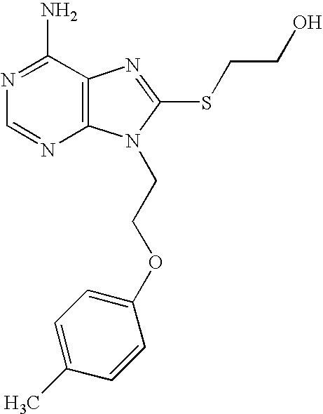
C12=C(C(N)=NC=N1)N=C(SCCO)N2CCOC1=CC=C(C)C=C1
